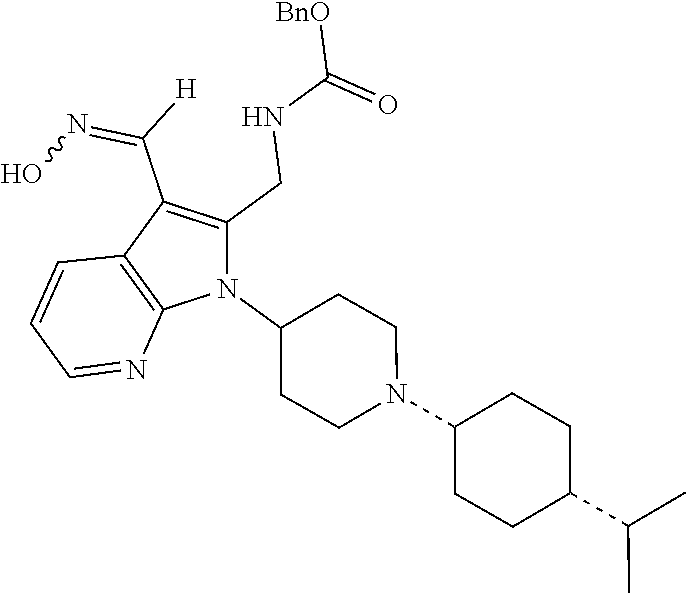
N1(C2CCN(C3CCC(C(C)C)CC3)CC2)C(CNC([BnO])=O)=C(C([H])=NO)C2=C1N=CC=C2
